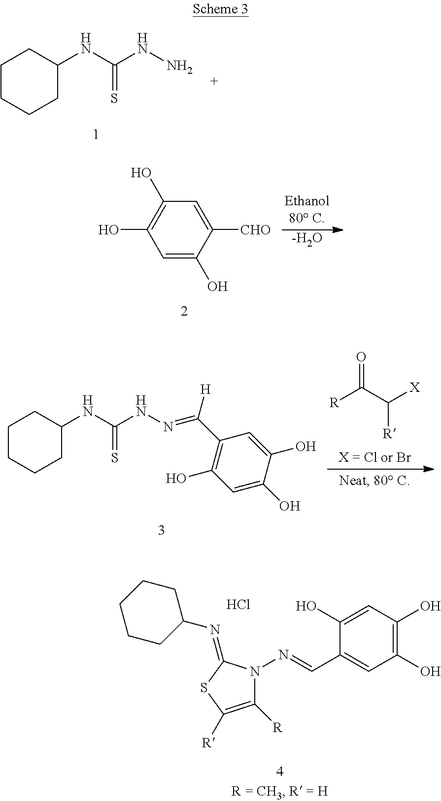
C1=C(O)C([CHO])=CC(O)=C1O.[-H2O].C1CCCC(NC(=S)NN)C1.C1CCCC(NC(=S)NN=C(C2=C(O)C=C(O)C(O)=C2)[H])C1.[R]C(C([X])[R])=O.C1(O)=CC(O)=C(O)C=C1C=NN1C([R])=C([R])SC1=NC1CCCCC1.Cl
